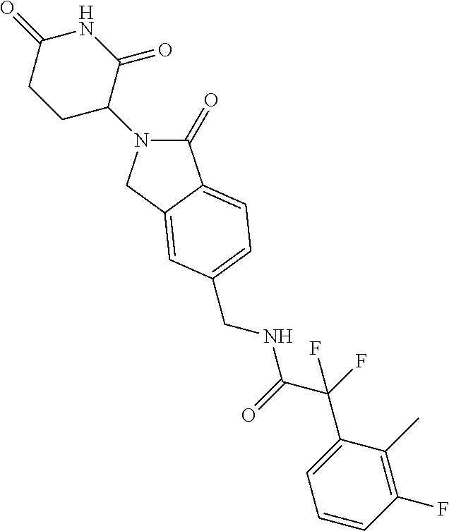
C1(=O)N(C2C(=O)NC(=O)CC2)CC2=CC(CNC(=O)C(C3=CC=CC(F)=C3C)(F)F)=CC=C12
